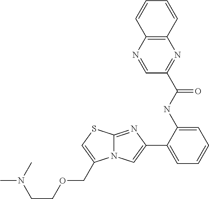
C12=NC(C3=CC=CC=C3NC(C3=NC4=C(N=C3)C=CC=C4)=O)=CN1C(COCCN(C)C)=CS2
